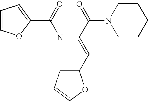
C1=COC(C(=O)NC(=CC2=CC=CO2)C(=O)N2CCCCC2)=C1
